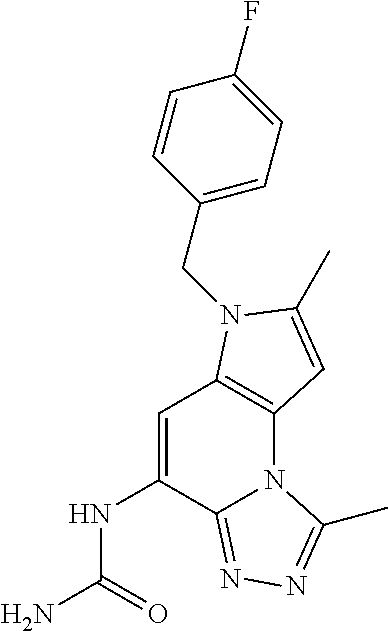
C1=C(NC(N)=O)C2=NN=C(C)N2C2=C1N(CC1=CC=C(F)C=C1)C(C)=C2
